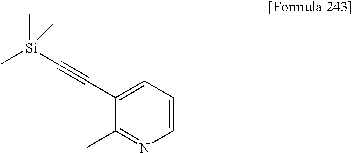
C1=C(C#C[Si](C)(C)C)C(C)=NC=C1
